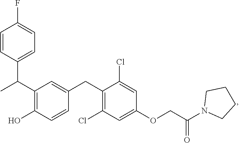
C(C1=C(O)C=CC(CC2=C(Cl)C=C(OCC(N3CCCC3)=O)C=C2Cl)=C1)(C)C1=CC=C(F)C=C1
